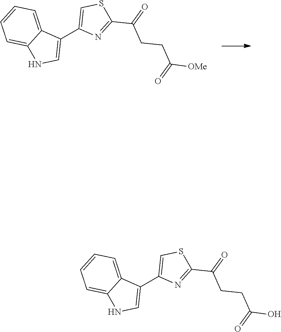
C1(C2=CSC(C(=O)CCC([OMe])=O)=N2)=CNC2=CC=CC=C12.C1(C2=CSC(C(=O)CCC(O)=O)=N2)=CNC2=CC=CC=C12
